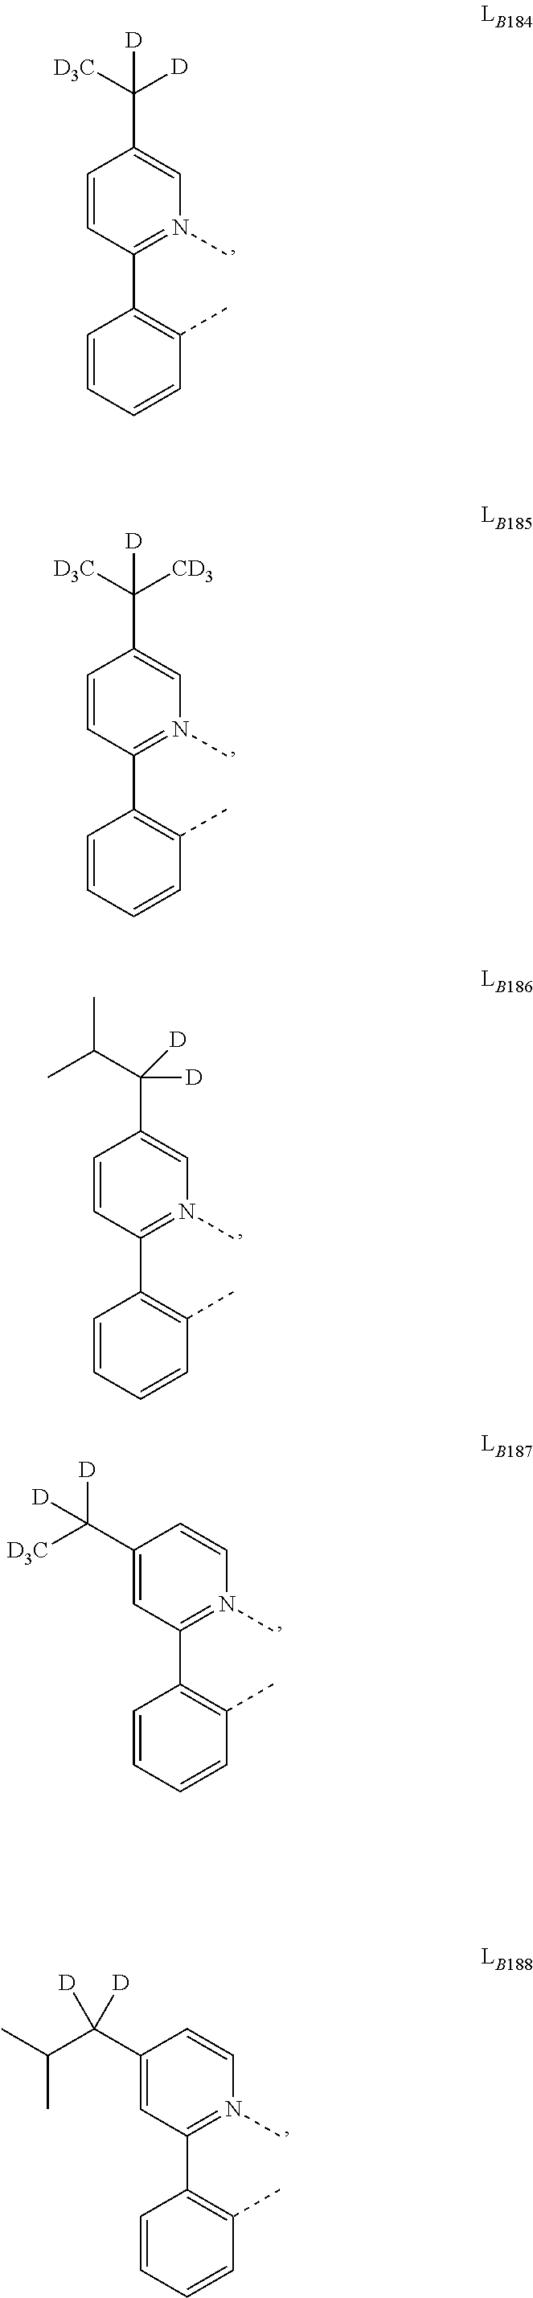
C1=CC(C2=C(C)C=CC=C2)=N(C)C=C1C([D3C])([D])[D].C1=CC(C2=C(C)C=CC=C2)=N(C)C=C1C([D3C])([CD3])[D].C1=CC(C2=C(C)C=CC=C2)=N(C)C=C1C(C(C)C)([D])[D].C1=C(C(C(C)C)([D])[D])C=CN(C)=C1C1=C(C)C=CC=C1.C1(C([D3C])([D])[D])=CC(C2=C(C)C=CC=C2)=N(C)C=C1
